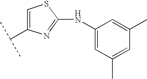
C1(NC2=CC(C)=CC(C)=C2)=NC(C(C)C)=CS1
